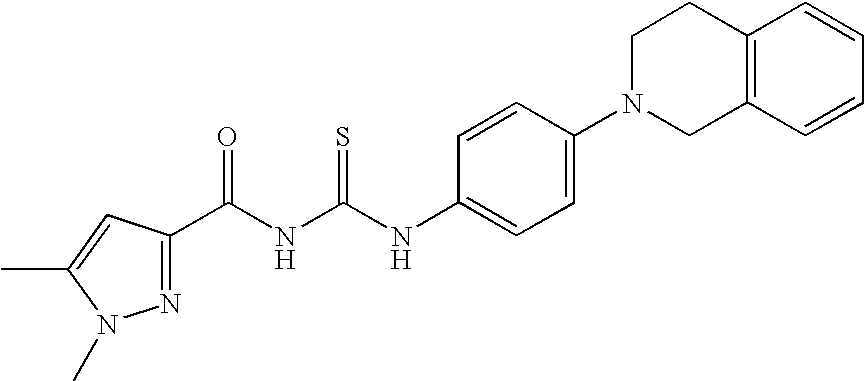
N(C(=S)NC(=O)C1=NN(C)C(C)=C1)C1=CC=C(N2CC3=C(CC2)C=CC=C3)C=C1
